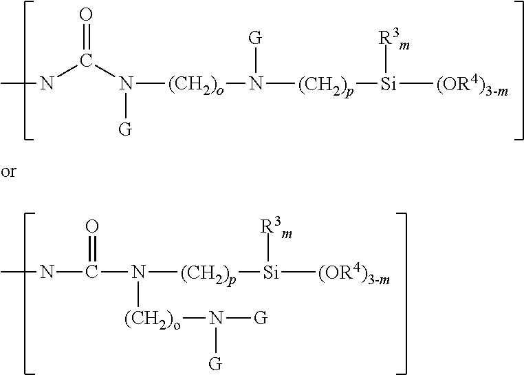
CNC(=O)N([(CH2)p][Si]([R3m])[(OR4)3-m])[(CH2)o]N([G])[G].CNC(N([(CH2)o]N([G])[(CH2)p][Si]([R3m])[(OR4)3-m])[G])=O
